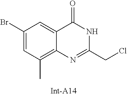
C1(Br)=CC(C)=C2C(=C1)C(=O)NC(CCl)=N2
